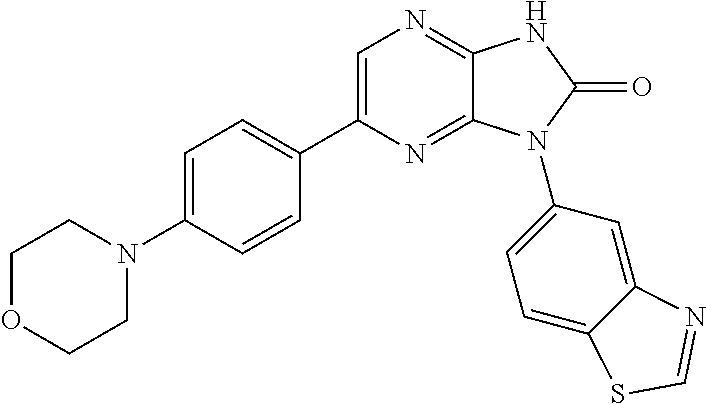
C1=C(N2CCOCC2)C=CC(C2=CN=C3C(=N2)N(C2=CC=C4C(=C2)N=CS4)C(=O)N3)=C1
